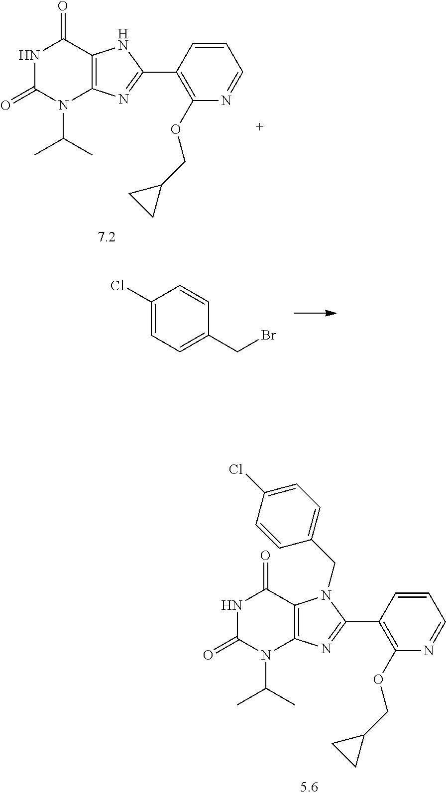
N1C(=O)N(C(C)C)C2=C(C1=O)N(CC1=CC=C(Cl)C=C1)C(C1=C(OCC3CC3)N=CC=C1)=N2.N1C(=O)N(C(C)C)C2=C(C1=O)NC(C1=C(OCC3CC3)N=CC=C1)=N2.C1(Cl)=CC=C(CBr)C=C1
